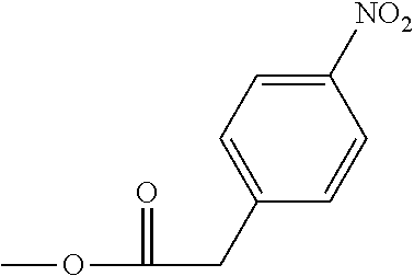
COC(=O)CC1=CC=C([NO2])C=C1
